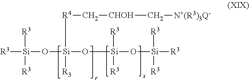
[R3][Si]([R3])(O[Si](O[Si](O[Si]([R3])([R3])[R3])([R3])[R3])([R3])[R4]C[CHOH]C[N+(R3)3Q-])[R3]
